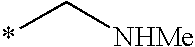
*C[NHMe]
